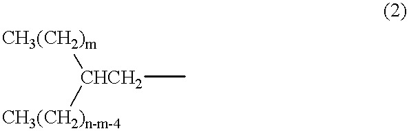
[CH3(CH2)m][CHCH2]([CH3(CH2)n-m-4])C
